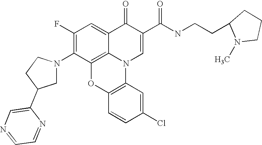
C1(F)=C(N2CC(C3=CN=CC=N3)CC2)C2=C3C(=C1)C(=O)C(C(NCCC1CCCN1C)=O)=CN3C1=C(O2)C=CC(Cl)=C1
